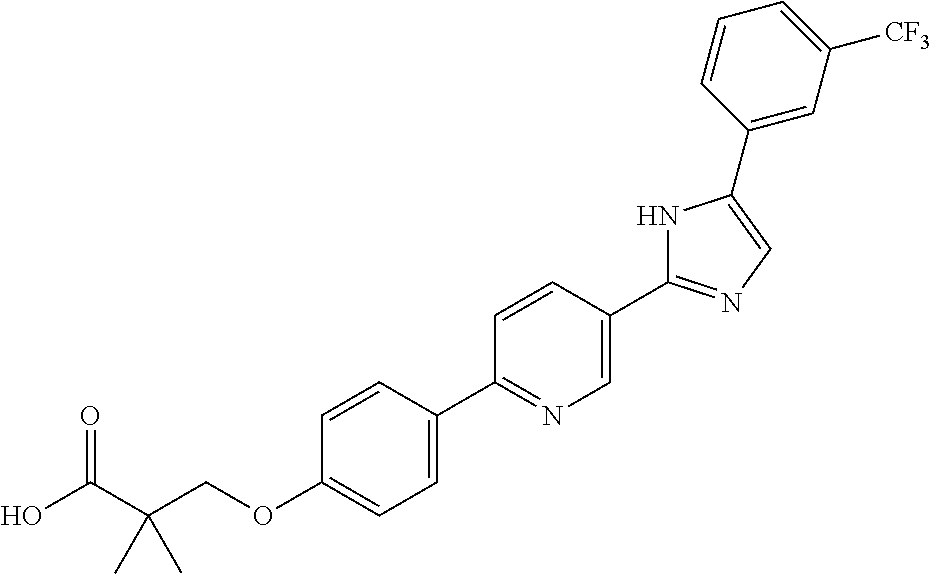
OC(C(COC1=CC=C(C2=NC=C(C3=NC=C(C4=CC([CF3])=CC=C4)N3)C=C2)C=C1)(C)C)=O
